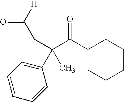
C(CCCCC)C(C(CC([H])=O)(C1=CC=CC=C1)C)=O
